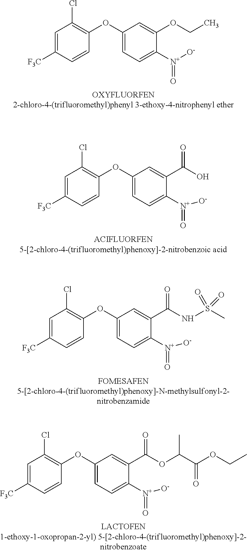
C1=C([F3C])C=CC(OC2=CC=C([N+]([O-])=O)C(OCC)=C2)=C1Cl.C1=C([F3C])C=CC(OC2=CC=C([N+]([O-])=O)C(C(O)=O)=C2)=C1Cl.C1=C([F3C])C=CC(OC2=CC=C([N+]([O-])=O)C(C(NS(C)(=O)=O)=O)=C2)=C1Cl.C1=C([F3C])C=CC(OC2=CC=C([N+]([O-])=O)C(C(OC(C(OCC)=O)C)=O)=C2)=C1Cl
